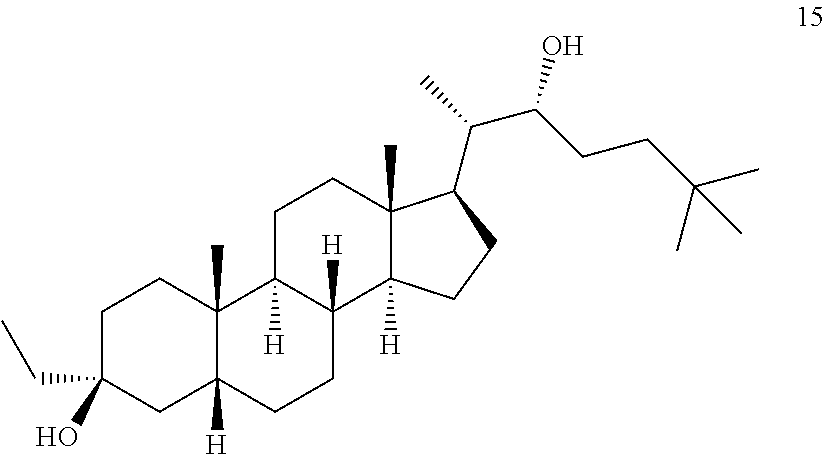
C1C(CC)(O)CC2([H])C(C)(C1)C1([H])C([H])(CC2)C2([H])C(C)(CC1)C(C(C)C(CCC(C)(C)C)O)CC2
